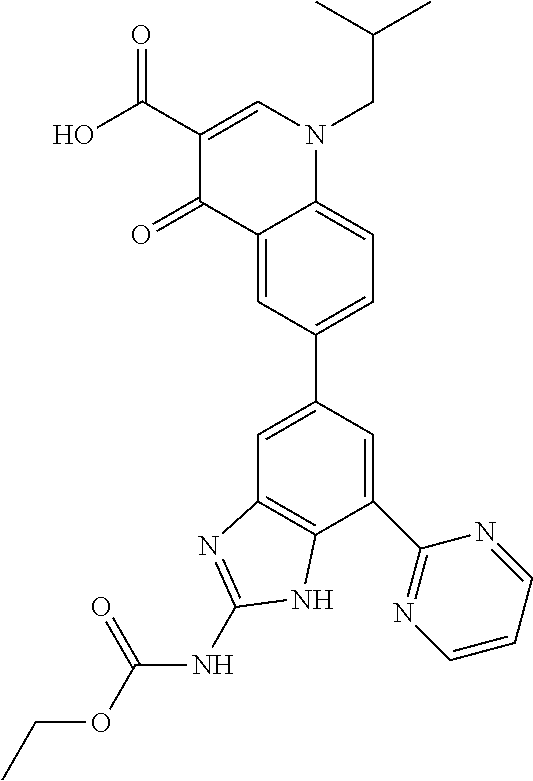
C1=C(C2=CC=C3C(=C2)C(=O)C(C(=O)O)=CN3CC(C)C)C=C(C2=NC=CC=N2)C2=C1N=C(NC(=O)OCC)N2
